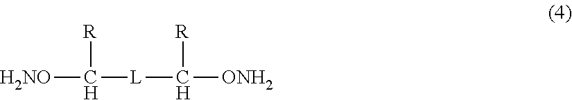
[H2NO]C([L]C([ONH2])[R])[R]
